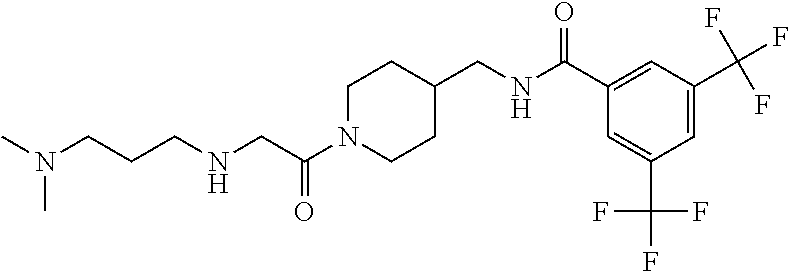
C(C(N1CCC(CNC(C2=CC(C(F)(F)F)=CC(C(F)(F)F)=C2)=O)CC1)=O)NCCCN(C)C
